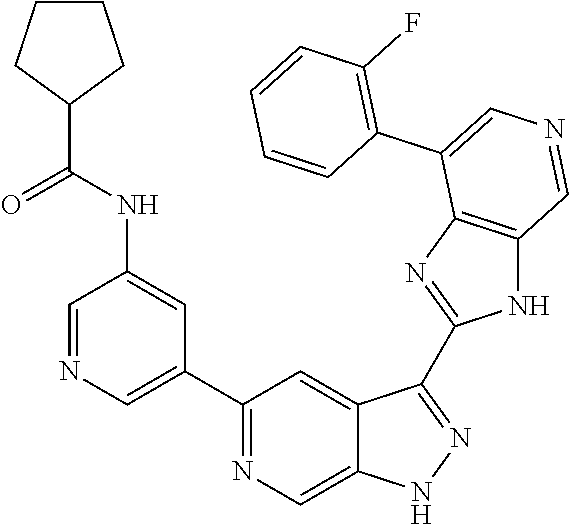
C1(C2=CN=CC(NC(=O)C3CCCC3)=C2)=NC=C2C(=C1)C(C1=NC3=C(N1)C=NC=C3C1=C(F)C=CC=C1)=NN2
